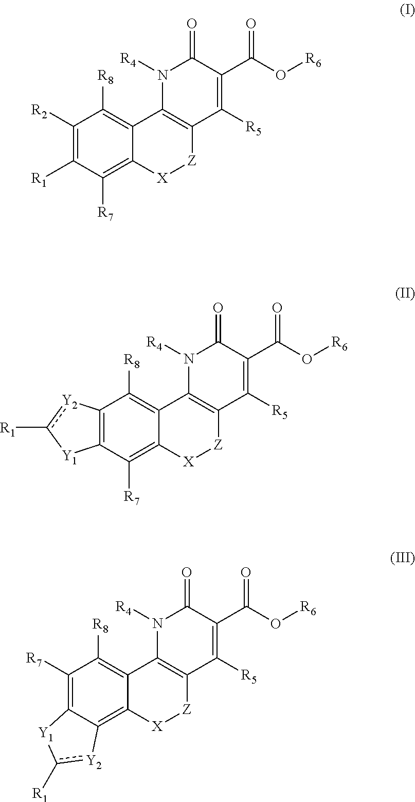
C1([R2])=C([R1])C([R7])=C2C(=C1[R8])C1=C([Z][X]2)C([R5])=C(C(O[R6])=O)C(=O)N1[R4].C12=C(C([R7])=C3C(=C1[R8])C1=C([Z][X]3)C([R5])=C(C(O[R6])=O)C(=O)N1[R4])[Y1]c([R1])[Y2]2.C1([R7])=C2C(=C3C(=C1[R8])C1=C([Z][X]3)C([R5])=C(C(O[R6])=O)C(=O)N1[R4])[Y2]c([R1])[Y1]2
